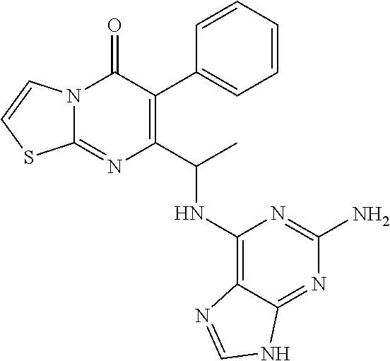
N12C(=NC(C(C)NC3=C4C(=NC(N)=N3)NC=N4)=C(C3=CC=CC=C3)C1=O)SC=C2
